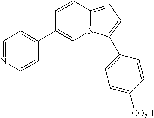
C1=NC=CC(C2=CN3C(=NC=C3C3=CC=C([CO2H])C=C3)C=C2)=C1
